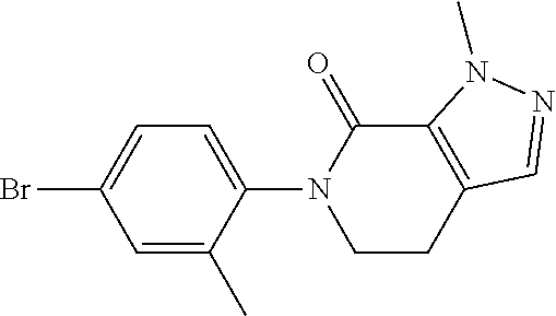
N1(C2=CC=C(Br)C=C2C)CCC2=C(C1=O)N(C)N=C2
